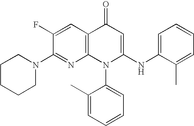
C1(N2CCCCC2)=NC2=C(C=C1F)C(=O)C=C(NC1=CC=CC=C1C)N2C1=CC=CC=C1C
